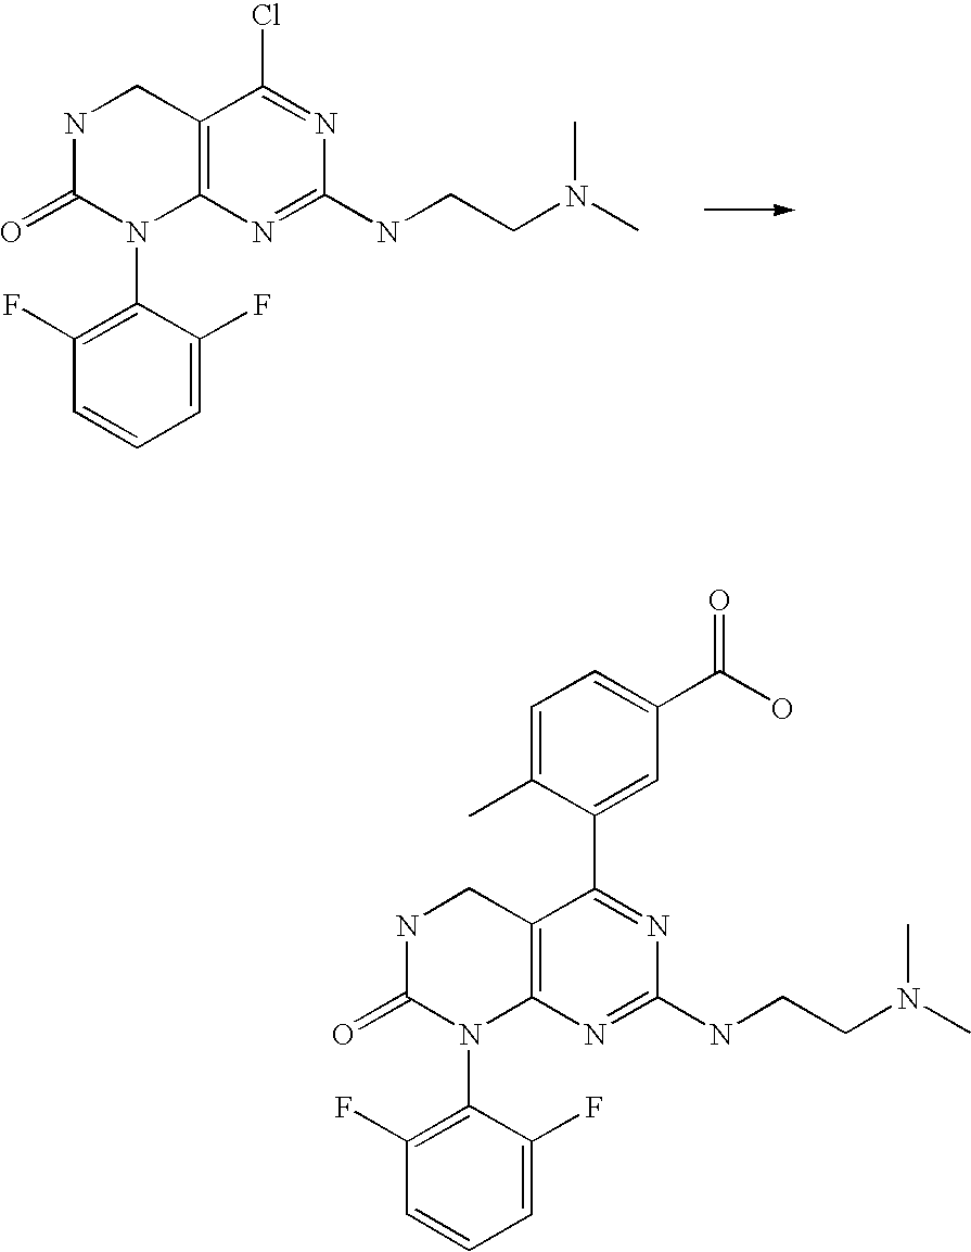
C12=C(N=C(NCCN(C)C)N=C1Cl)N(C1=C(F)C=CC=C1F)C(=O)NC2.C12=C(N=C(NCCN(C)C)N=C1C1=CC(C(O)=O)=CC=C1C)N(C1=C(F)C=CC=C1F)C(=O)NC2
